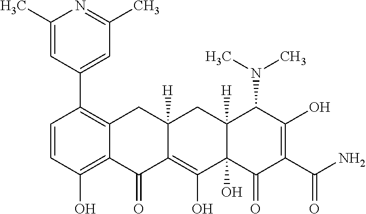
C1=CC(O)=C2C(=C1C1=CC(C)=NC(C)=C1)CC1([H])C(=C(O)C3(O)C([H])(C1)C(N(C)C)C(O)=C(C(N)=O)C3=O)C2=O
